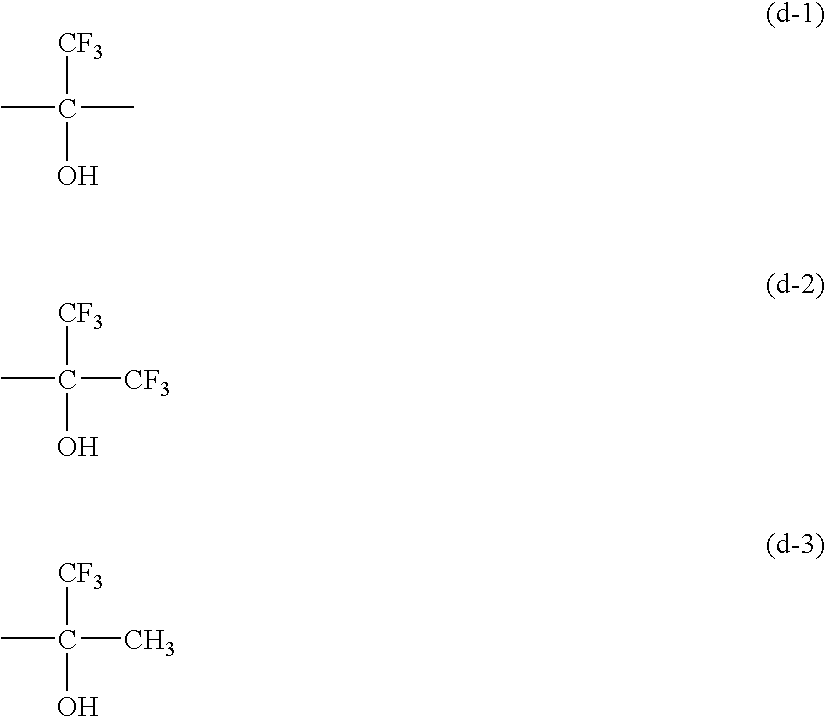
CC(C)([CF3])O.CC([CF3])([CF3])O.CC(C)([CF3])O
